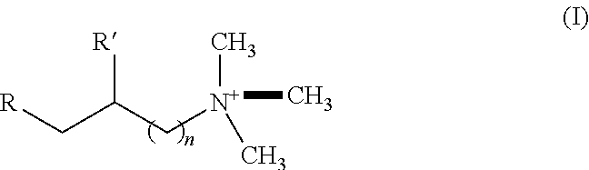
[R]C(C[N+](C)(C)C)C[R]
